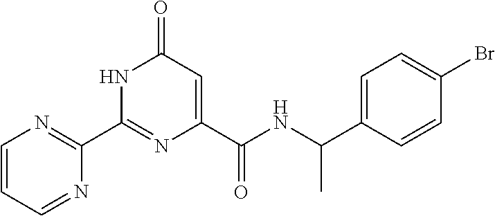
C1(C2=NC=CC=N2)=NC(C(NC(C2=CC=C(Br)C=C2)C)=O)=CC(=O)N1
